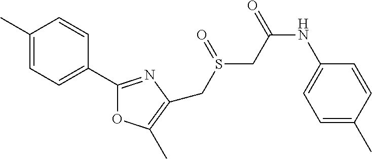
C1=C(C)C=CC(NC(=O)CS(=O)CC2=C(C)OC(C3=CC=C(C)C=C3)=N2)=C1
